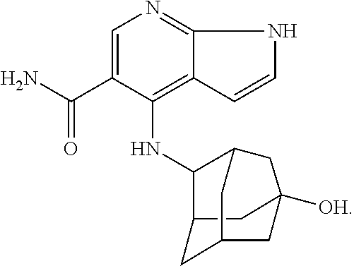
C1=C(C(N)=O)C(NC2C3CC4([OH])CC(C3)CC2C4)=C2C(=N1)NC=C2
